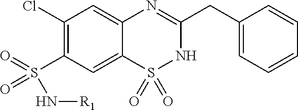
C1(Cl)=C(S(=O)(=O)N[R1])C=C2C(=C1)N=C(CC1=CC=CC=C1)NS2(=O)=O
